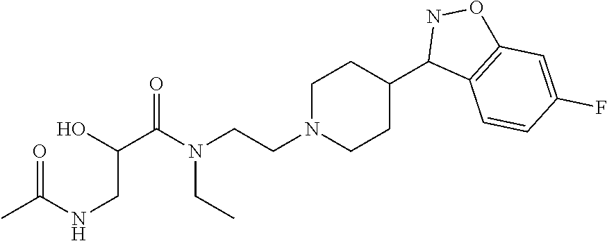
CCN(CCN1CCC(C2C3=C(ON2)C=C(F)C=C3)CC1)C(C(CNC(=O)C)O)=O
